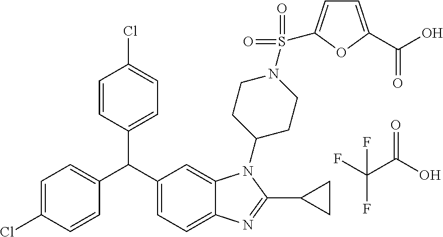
C1=CC(C(C2=CC=C3C(=C2)N(C2CCN(S(=O)(=O)C4=CC=C(C(O)=O)O4)CC2)C(C2CC2)=N3)C2=CC=C(Cl)C=C2)=CC=C1Cl.C(C(O)=O)(F)(F)F
